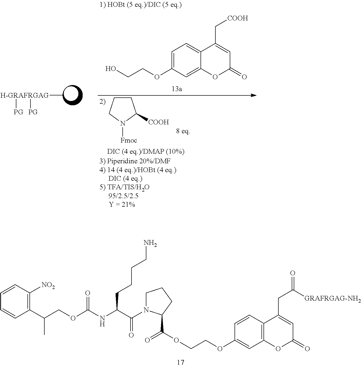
C1(C(COC(NC(C(N2CCCC2C(OCCOC2=CC3=C(C=C2)C(CC(=O)[GRAFRGAG-NH2])=CC(=O)O3)=O)=O)CCCCN)=O)C)=C([NO2])C=CC=C1.[H-GRAFRGAG](C)([PG])[PG].C1CCN([Fmoc])C1[COOH].C1=C(OCCO)C=C2C(=C1)C(C[COOH])=CC(=O)O2
